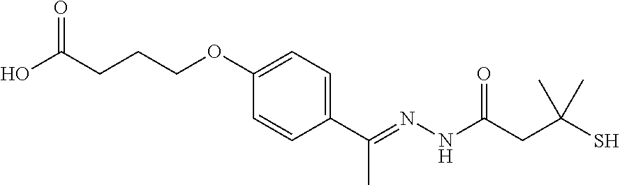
C1=C(OCCCC(O)=O)C=CC(C(=NNC(CC(S)(C)C)=O)C)=C1
